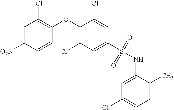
C1(S(NC2=CC(Cl)=CC=C2C)(=O)=O)=CC(Cl)=C(OC2=C(Cl)C=C([O2N])C=C2)C(Cl)=C1
